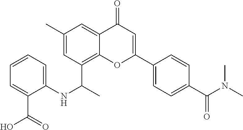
CN(C(C1=CC=C(C2=CC(=O)C3=CC(C)=CC(C(C)NC4=CC=CC=C4C(O)=O)=C3O2)C=C1)=O)C
